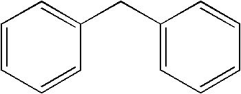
C1=CC=CC(CC2=CC=CC=C2)=C1
